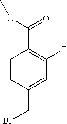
C1=CC(CBr)=CC(F)=C1C(OC)=O
